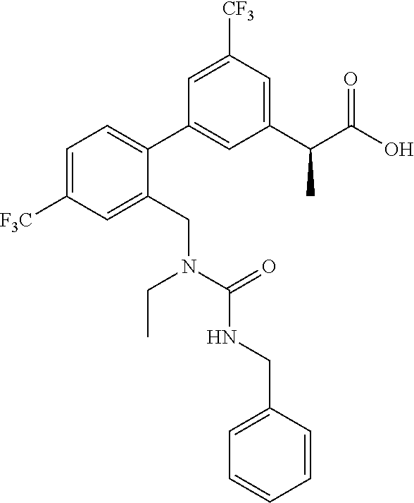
C1(C(C(O)=O)C)=CC([CF3])=CC(C2=CC=C([F3C])C=C2CN(CC)C(NCC2=CC=CC=C2)=O)=C1
